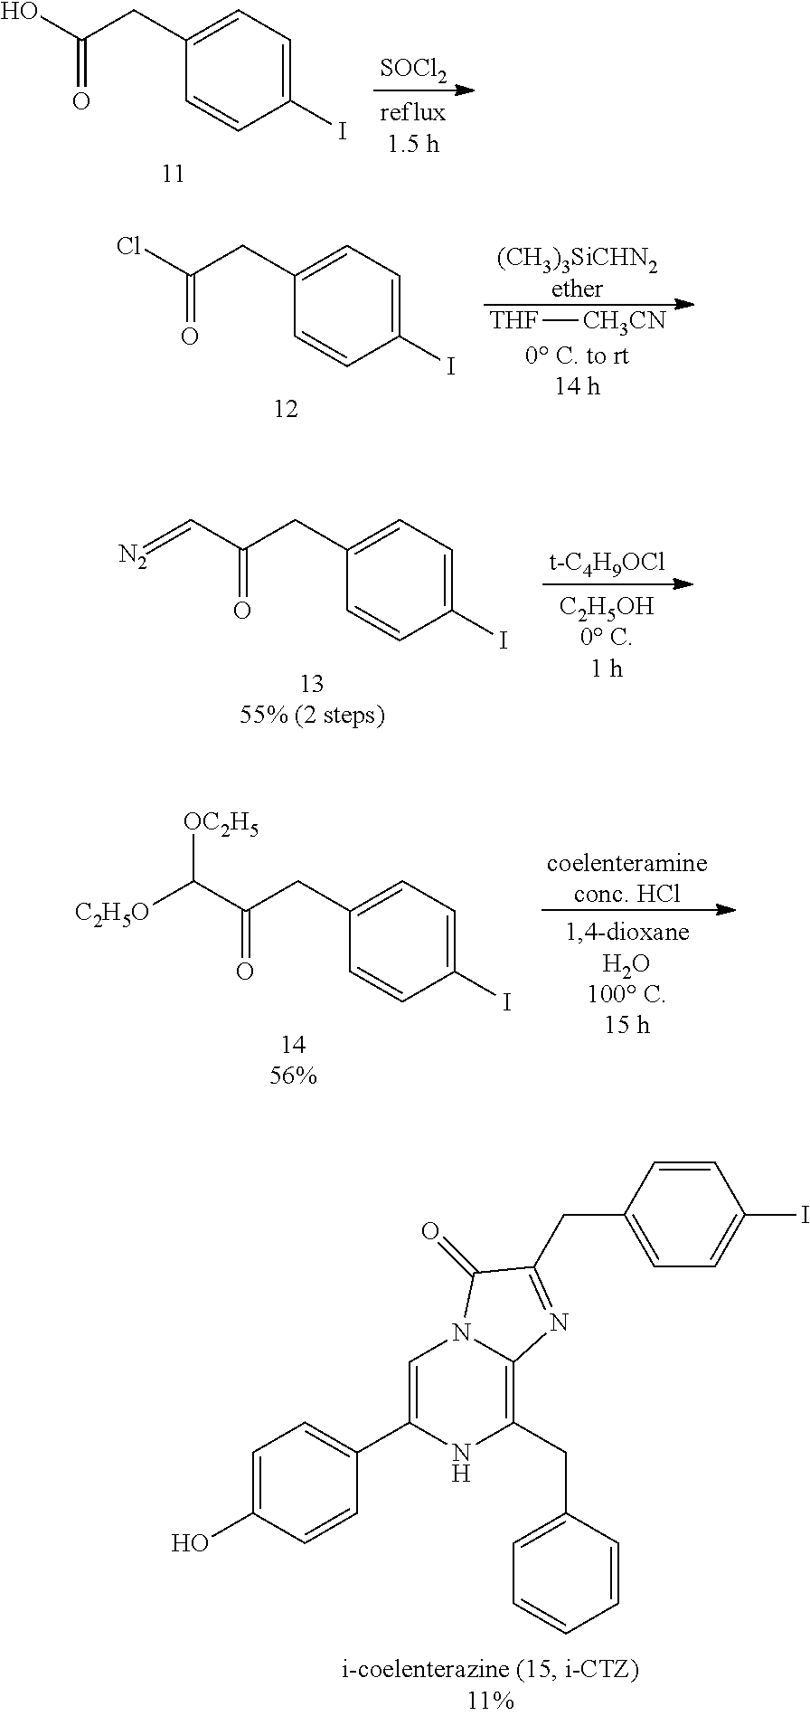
[SOCl2].C(=O)(O)CC1=CC=C(I)C=C1.[THF][CH3CN].[(CH3)3SiCHN2ether].C(=O)(Cl)CC1=CC=C(I)C=C1.[t-C4H9OCl].C(=O)(C=[N2])CC1=CC=C(I)C=C1.[coelenteramineconc. HCl].C(=O)(C([C2H5O])[OC2H5])CC1=CC=C(I)C=C1.C1=C(O)C=CC(C2=CN3C(=C(CC4=CC=CC=C4)N2)N=C(CC2=CC=C(I)C=C2)C3=O)=C1
